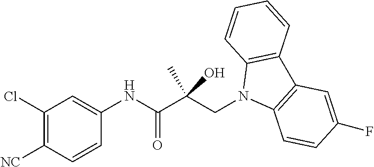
C1(Cl)=C([NC])C=CC(NC(C(CN2C3=C(C4=C2C=CC=C4)C=C(F)C=C3)(C)O)=O)=C1
